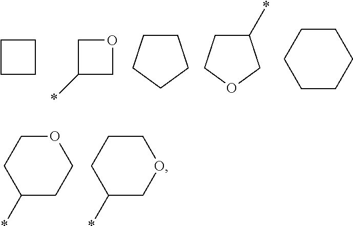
C1(*)COC1.C1CCCC1.C1(*)CCOC1.C1CCCCC1.C1CCC1.C1(*)CCOCC1.C1(*)COCCC1
